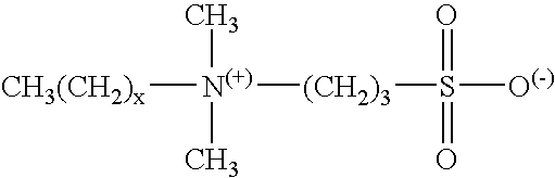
[CH3(CH2)x][N(+)]([(CH2)3]S([O(-)])(=O)=O)(C)C
